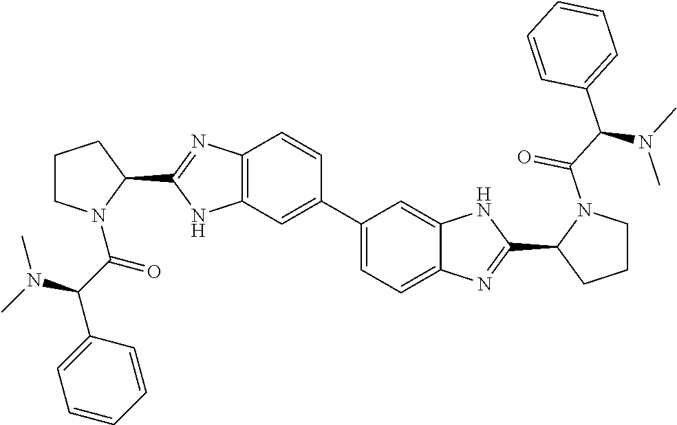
C12=C(C=C(C3=CC=C4C(=C3)NC(C3CCCN3C(C(C3=CC=CC=C3)N(C)C)=O)=N4)C=C1)NC(C1CCCN1C(C(N(C)C)C1=CC=CC=C1)=O)=N2
